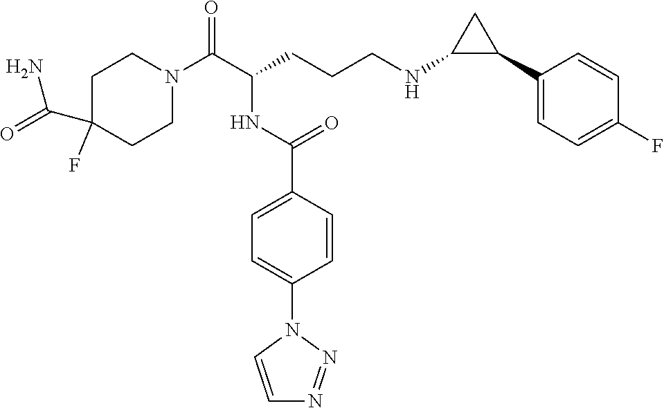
C1C(C(=O)N)(F)CCN(C(C(CCCNC2C(C3=CC=C(F)C=C3)C2)NC(C2=CC=C(N3C=CN=N3)C=C2)=O)=O)C1
